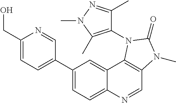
C1(CO)=CC=C(C2=CC=C3C(=C2)C2=C(C=N3)N(C)C(=O)N2C2=C(C)N(C)N=C2C)C=N1
